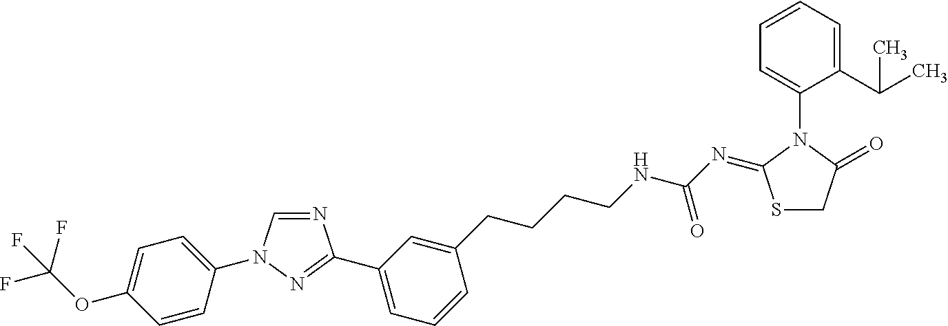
N1=CN(C2=CC=C(OC(F)(F)F)C=C2)N=C1C1=CC=CC(CCCCNC(N=C2SCC(=O)N2C2=CC=CC=C2C(C)C)=O)=C1
